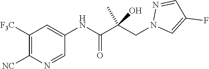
C1([F3C])=C([NC])N=CC(NC(C(CN2C=C(F)C=N2)(C)O)=O)=C1
